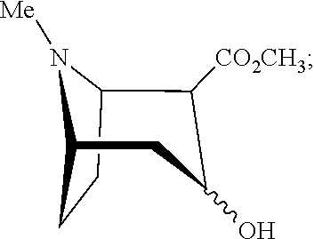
C12CCC(N1[Me])C([CO2CH3])C(O)C2
